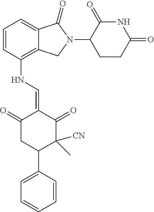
C12=C(NC=C3C(=O)CC(C4=CC=CC=C4)C(C)([CN])C3=O)C=CC=C1C(=O)N(C1C(=O)NC(=O)CC1)C2
